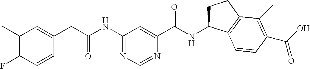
C1(NC(CC2=CC(C)=C(F)C=C2)=O)=NC=NC(C(NC2CCC3=C2C=CC(C(O)=O)=C3C)=O)=C1
